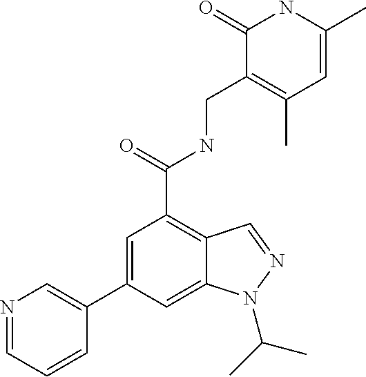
C1(C2=CN=CC=C2)=CC(C(NCC2=C(C)C=C(C)NC2=O)=O)=C2C(=C1)N(C(C)C)N=C2
